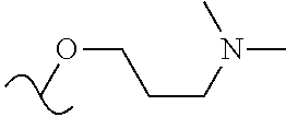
COCCCN(C)C
